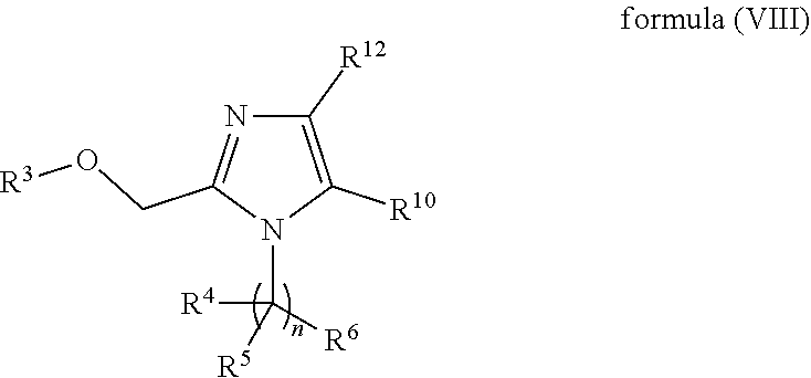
C1([R12])=C([R10])N(C([R4])([R6])[R5])C(CO[R3])=N1
